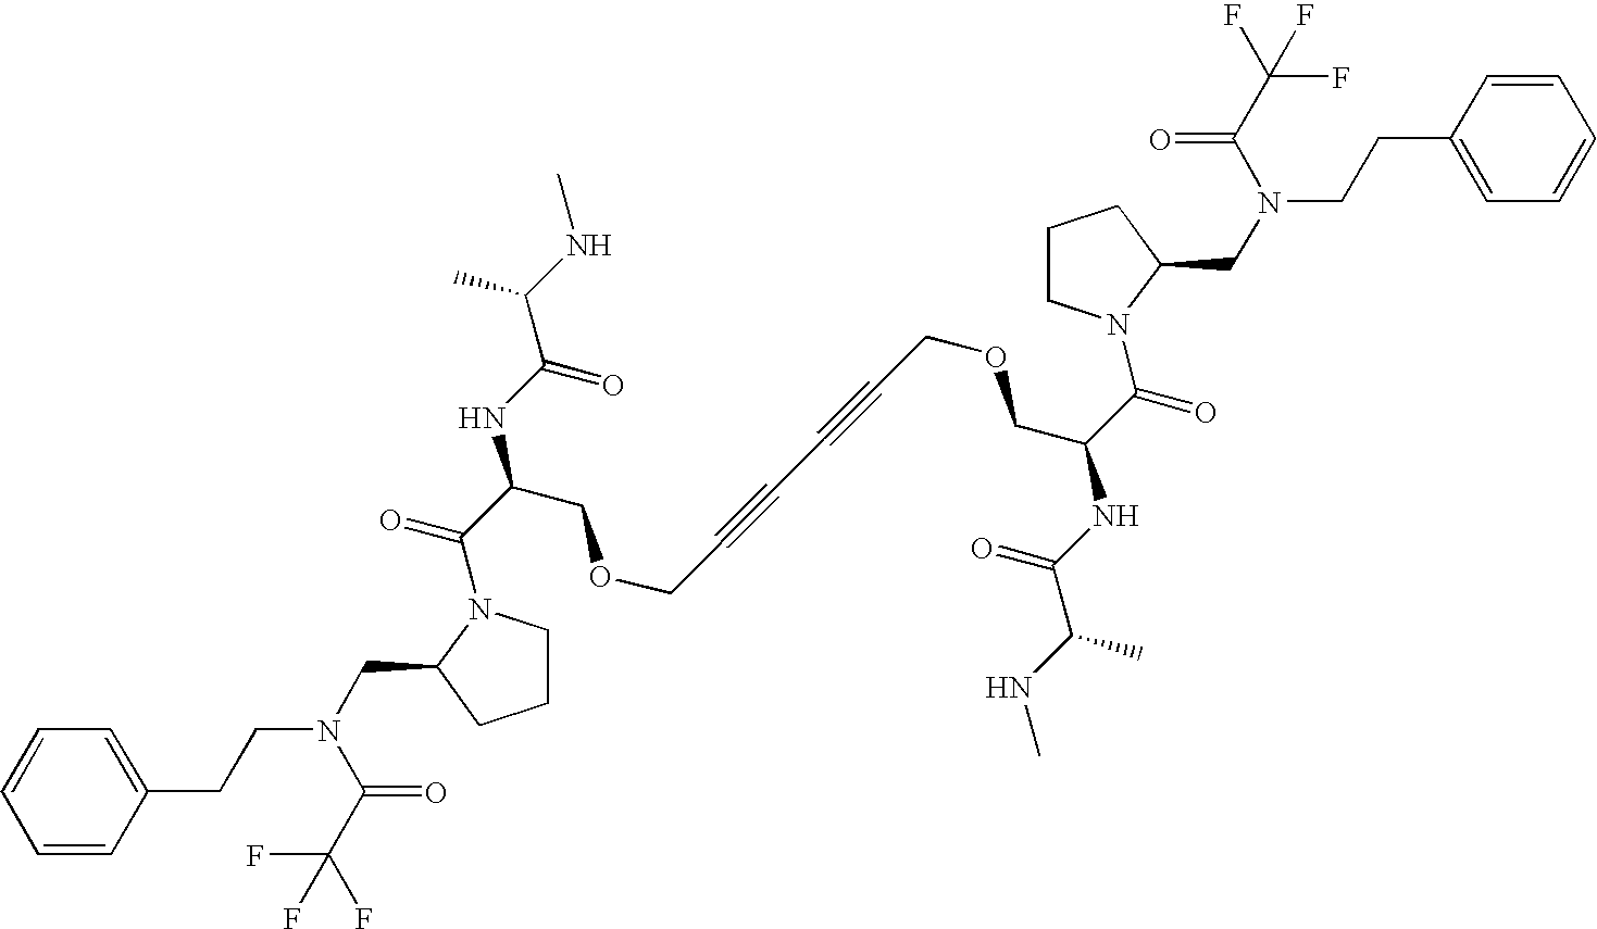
C1=CC=CC(CCN(CC2N(C(C(NC(C(NC)C)=O)COCC#CC#CCOCC(C(=O)N3CCCC3CN(CCC3=CC=CC=C3)C(=O)C(F)(F)F)NC(C(NC)C)=O)=O)CCC2)C(C(F)(F)F)=O)=C1
